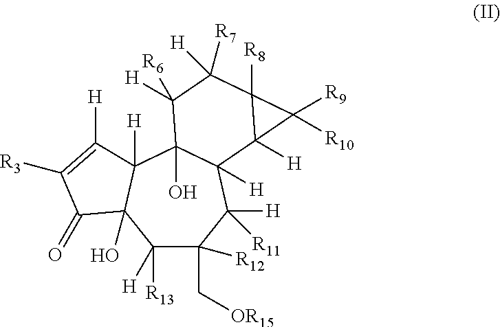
C1([H])([R13])C(C[OR15])([R12])C([H])([R11])C2([H])C(O)(C3([H])C1(O)C(=O)C([R3])=C3[H])C([H])([R6])C([R7])([H])C1([R8])C2([H])C1([R9])[R10]
